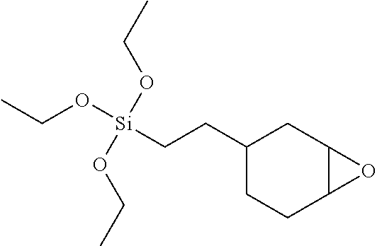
C1(CC[Si](OCC)(OCC)OCC)CCC2C(C1)O2
